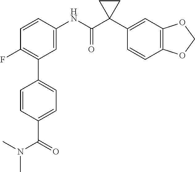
C1=C(NC(C2(C3=CC4=C(C=C3)OCO4)CC2)=O)C=CC(F)=C1C1=CC=C(C(N(C)C)=O)C=C1
